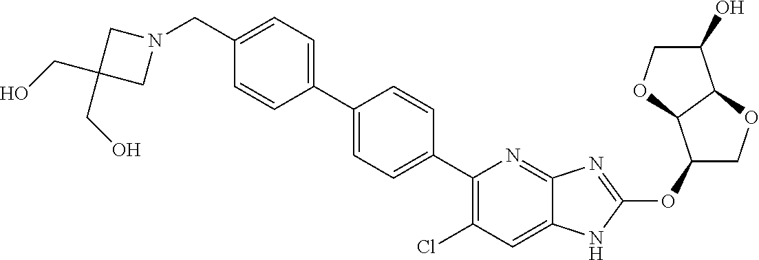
C(C1=CC=C(C2=CC=C(C3=C(Cl)C=C4C(=N3)N=C(OC3COC5C3OCC5O)N4)C=C2)C=C1)N1CC(CO)(CO)C1
